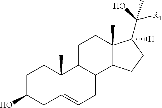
C1C(O)CC2=CCC3C(C2(C)C1)CCC1(C)C3CCC1([H])C([R1])(C)O
